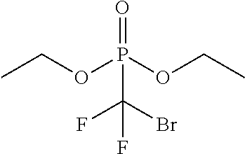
CCOP(OCC)(=O)C(Br)(F)F
